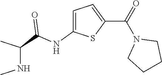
C1=C(NC(C(C)NC)=O)SC(C(N2CCCC2)=O)=C1
